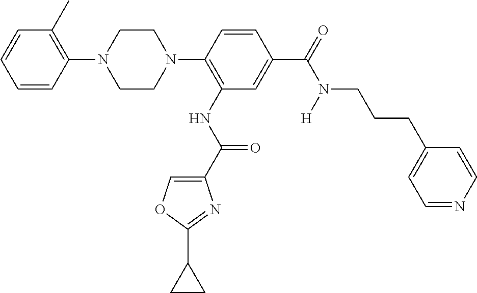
C1=CC=CC(N2CCN(C3=C(NC(=O)C4=COC(C5CC5)=N4)C=C(C(N(CCCC4=CC=NC=C4)[H])=O)C=C3)CC2)=C1C
